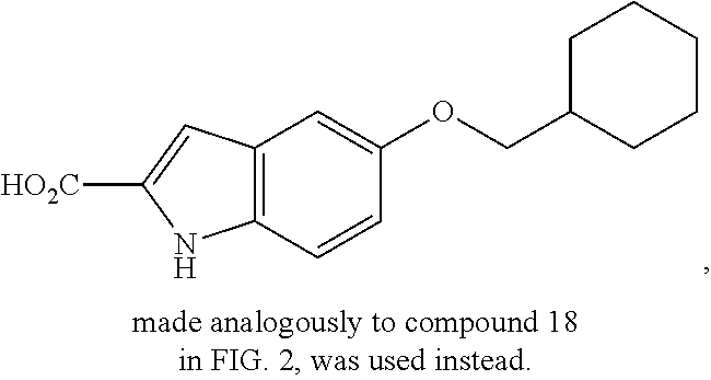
C12=C(C=CC(OCC3CCCCC3)=C1)NC([HO2C])=C2
